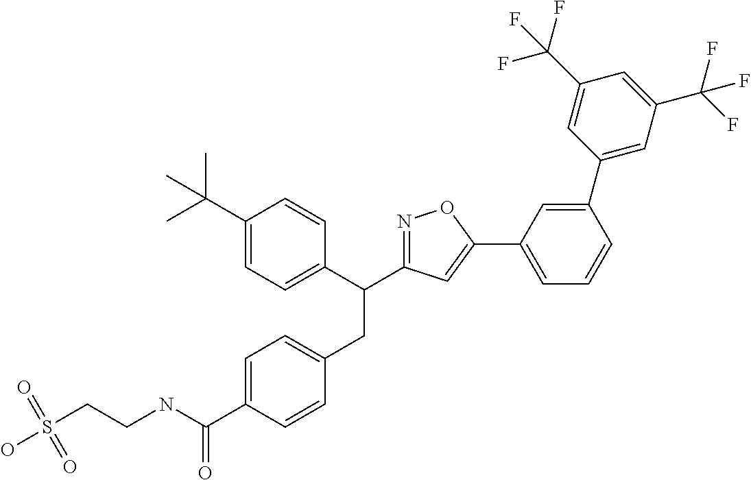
C1=C(C(NCCS(O)(=O)=O)=O)C=CC(CC(C2=CC=C(C(C)(C)C)C=C2)C2=NOC(C3=CC=CC(C4=CC(C(F)(F)F)=CC(C(F)(F)F)=C4)=C3)=C2)=C1
